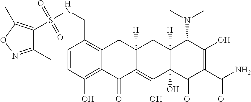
N(CC1=C2C(=C(O)C=C1)C(=O)C1=C(O)C3(O)C([H])(CC1([H])C2)C(N(C)C)C(O)=C(C(N)=O)C3=O)S(C1=C(C)ON=C1C)(=O)=O
